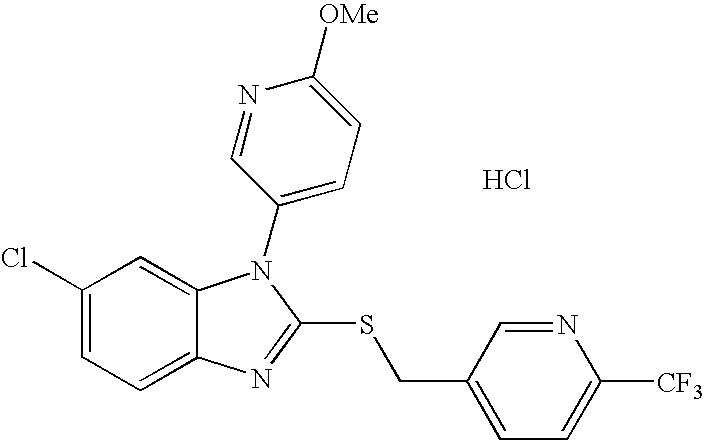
C1(Cl)=CC=C2C(=C1)N(C1=CC=C([OMe])N=C1)C(SCC1=CC=C([CF3])N=C1)=N2.Cl
